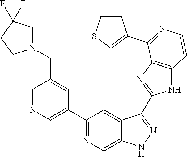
C1=NC=C(C2=NC=C3C(=C2)C(C2=NC4=C(N2)C=CN=C4C2=CSC=C2)=NN3)C=C1CN1CC(F)(F)CC1
